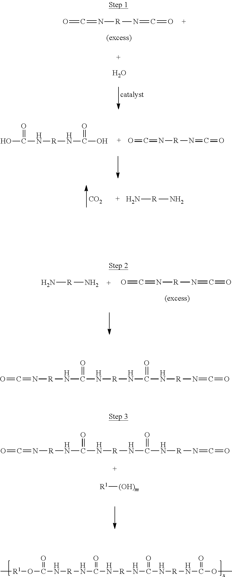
OC(N[R]NC(O)=O)=O.O=C=N[R]N=C=O.N[R]N.O=C=N[R]N=C=O.O([R1]C)C(N[R]NC(N[R]NC(N[R]NC(OC)=O)=O)=O)=O.O=C=N[R]N=C=O.O.N[R]N.[CO2].O=C=N[R]NC(N[R]NC(N[R]N=C=O)=O)=O.[R1][(OH)m].O=C=N[R]NC(N[R]NC(N[R]N=C=O)=O)=O
